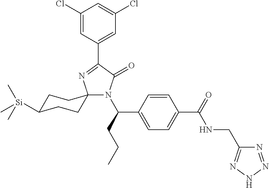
N1(C(CCC)C2=CC=C(C(=O)NCC3=NNN=N3)C=C2)C(=O)C(C2=CC(Cl)=CC(Cl)=C2)=NC12CCC([Si](C)(C)C)CC2
